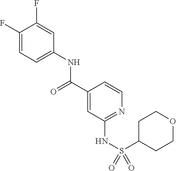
C1(F)=CC=C(NC(C2=CC(NS(=O)(=O)C3CCOCC3)=NC=C2)=O)C=C1F
